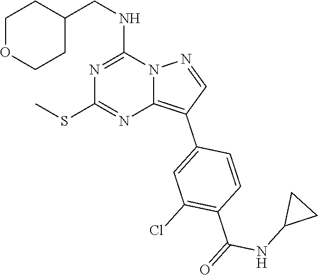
C1(CNC2=NC(SC)=NC3=C(C4=CC(Cl)=C(C(=O)NC5CC5)C=C4)C=NN23)CCOCC1
